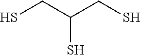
SCC(CS)S
